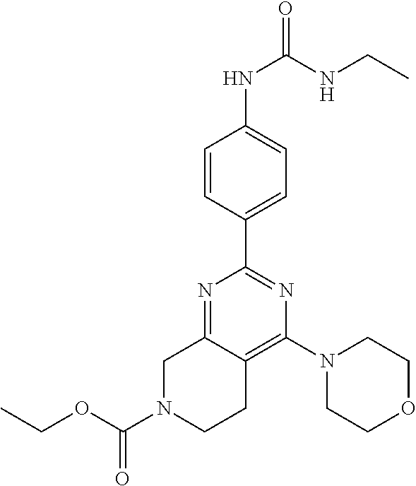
N1(C(OCC)=O)CCC2=C(N3CCOCC3)N=C(C3=CC=C(NC(=O)NCC)C=C3)N=C2C1
